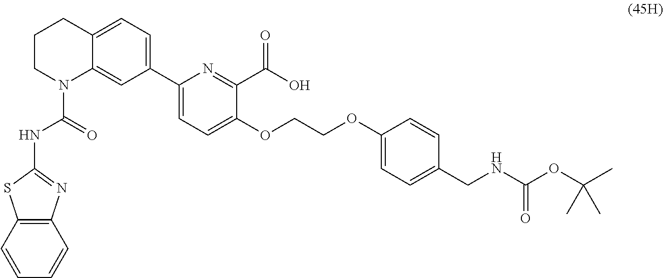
C1(C2=CC=C3C(=C2)N(C(=O)NC2=NC4=C(S2)C=CC=C4)CCC3)=CC=C(OCCOC2=CC=C(CNC(OC(C)(C)C)=O)C=C2)C(C(O)=O)=N1
